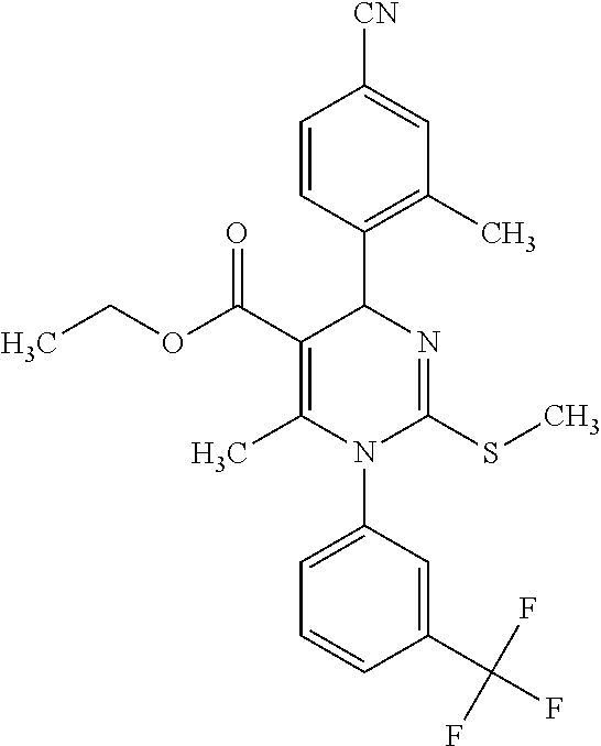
C1=CC(C2C(C(OCC)=O)=C(C)N(C3=CC=CC(C(F)(F)F)=C3)C(SC)=N2)=C(C)C=C1[CN]
